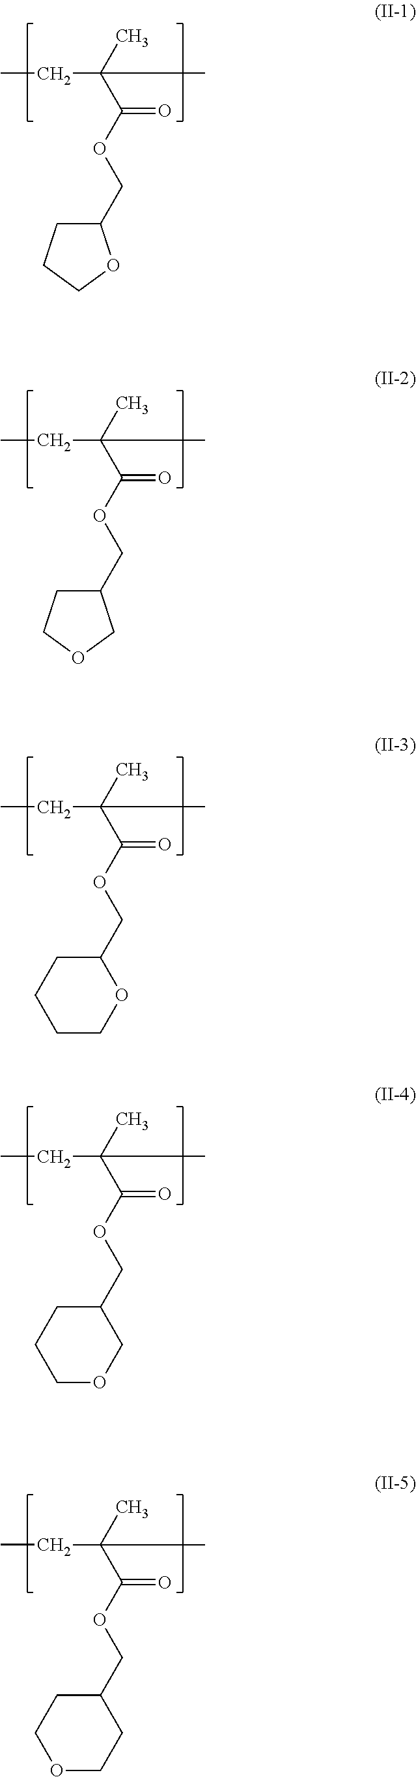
CCC(C(OCC1CCCO1)=O)(C)C.CCC(C(OCC1CCOC1)=O)(C)C.CCC(C(OCC1CCCCO1)=O)(C)C.CCC(C(OCC1CCCOC1)=O)(C)C.CCC(C(OCC1CCOCC1)=O)(C)C
